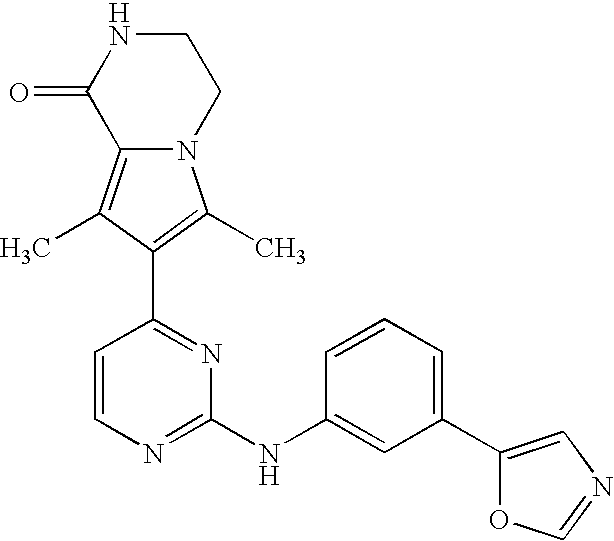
N12C(=C(C)C(C3=NC(NC4=CC(C5=CN=CO5)=CC=C4)=NC=C3)=C1C)C(=O)NCC2
